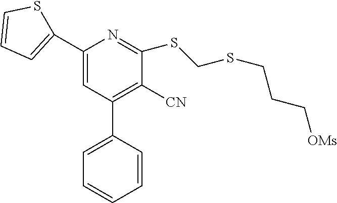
C1(C2=CC=CS2)=CC(C2=CC=CC=C2)=C([CN])C(SCSCCC[OMs])=N1
